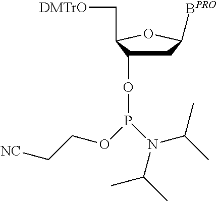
C1C(OP(N(C(C)C)C(C)C)OCC[NC])C(C[DMTrO])OC1[BPRO]
